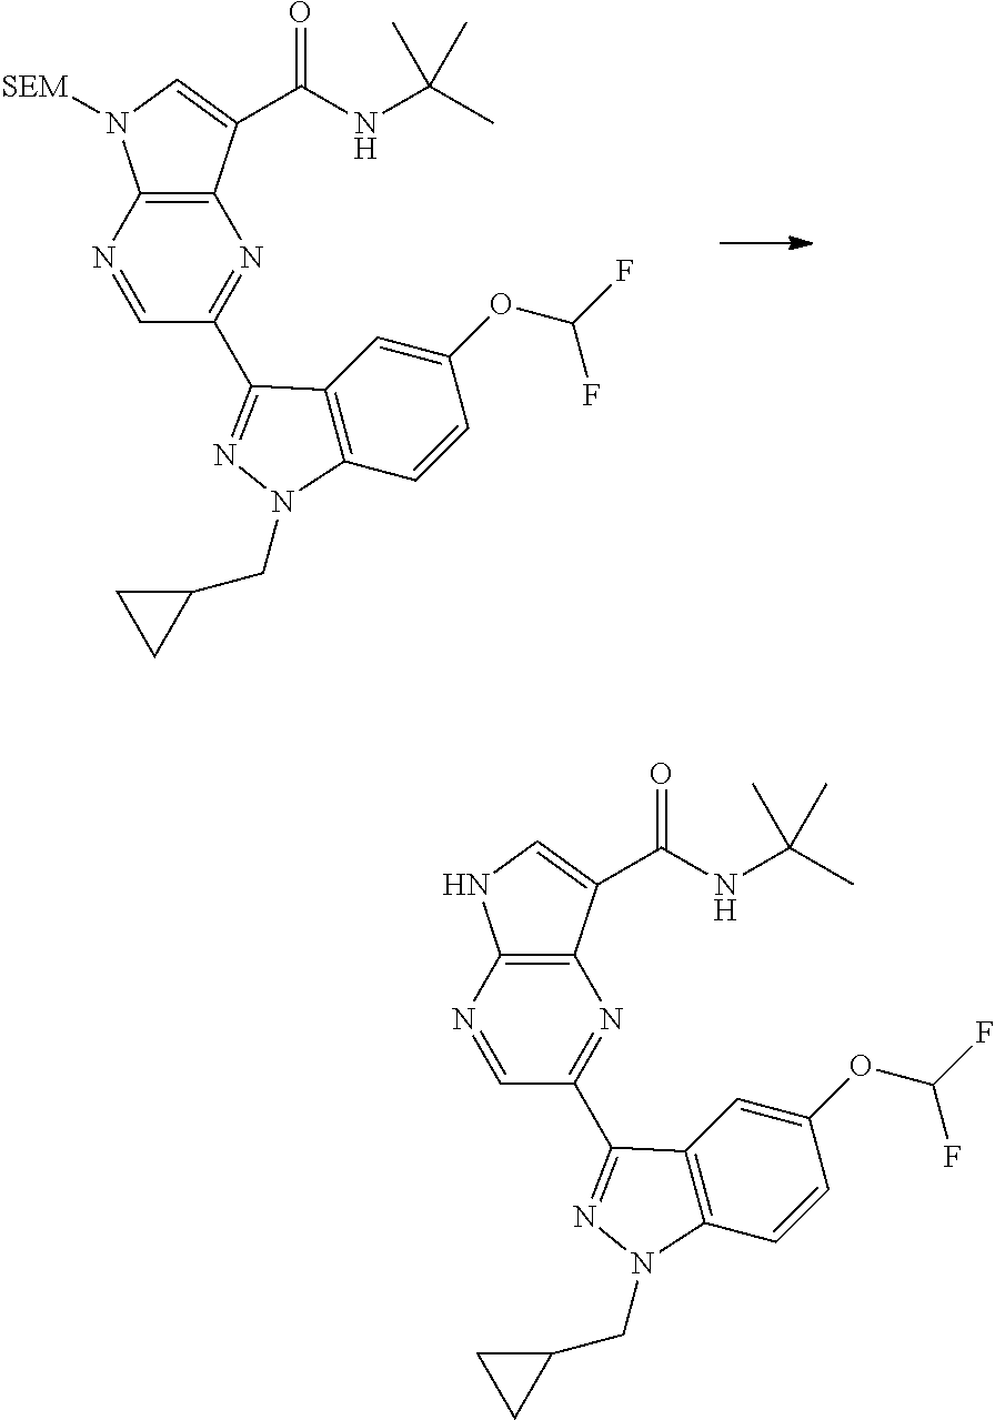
N1=CC(C2=NN(CC3CC3)C3=C2C=C(OC(F)F)C=C3)=NC2=C1N([SEM])C=C2C(NC(C)(C)C)=O.N1=CC(C2=NN(CC3CC3)C3=C2C=C(OC(F)F)C=C3)=NC2=C1NC=C2C(NC(C)(C)C)=O
